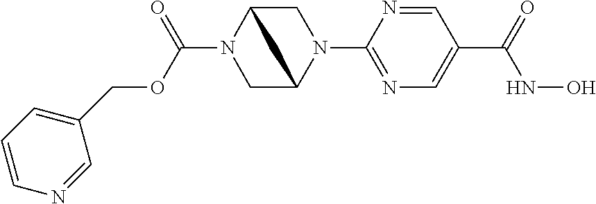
C(N1CC2N(C3=NC=C(C(NO)=O)C=N3)CC1C2)(=O)OCC1=CC=CN=C1
